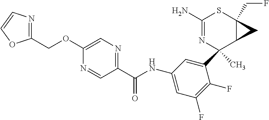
C1(C2(C)N=C(N)SC3(CF)C2C3)=CC(NC(C2=NC=C(OCC3=NC=CO3)N=C2)=O)=CC(F)=C1F
